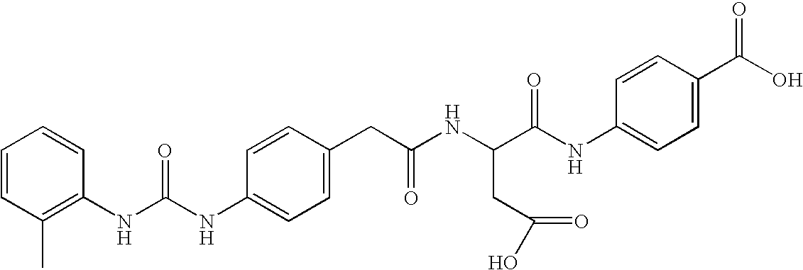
C1=CC(NC(NC2=C(C)C=CC=C2)=O)=CC=C1CC(NC(CC(=O)O)C(NC1=CC=C(C(O)=O)C=C1)=O)=O
